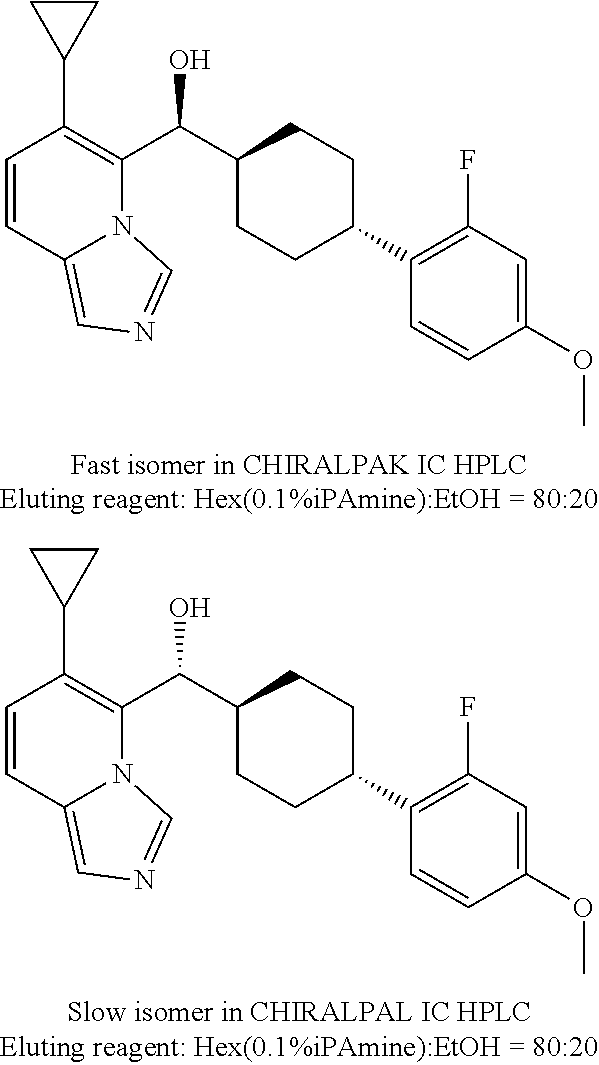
C1=C(OC)C=CC(C2CCC(C(C3=C(C4CC4)C=CC4=CN=CN34)O)CC2)=C1F.C1=C(OC)C=CC(C2CCC(C(C3=C(C4CC4)C=CC4=CN=CN34)O)CC2)=C1F
